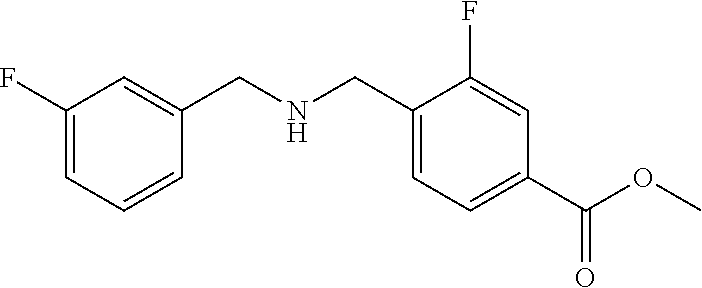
C1(F)=CC=CC(CNCC2=CC=C(C(OC)=O)C=C2F)=C1
